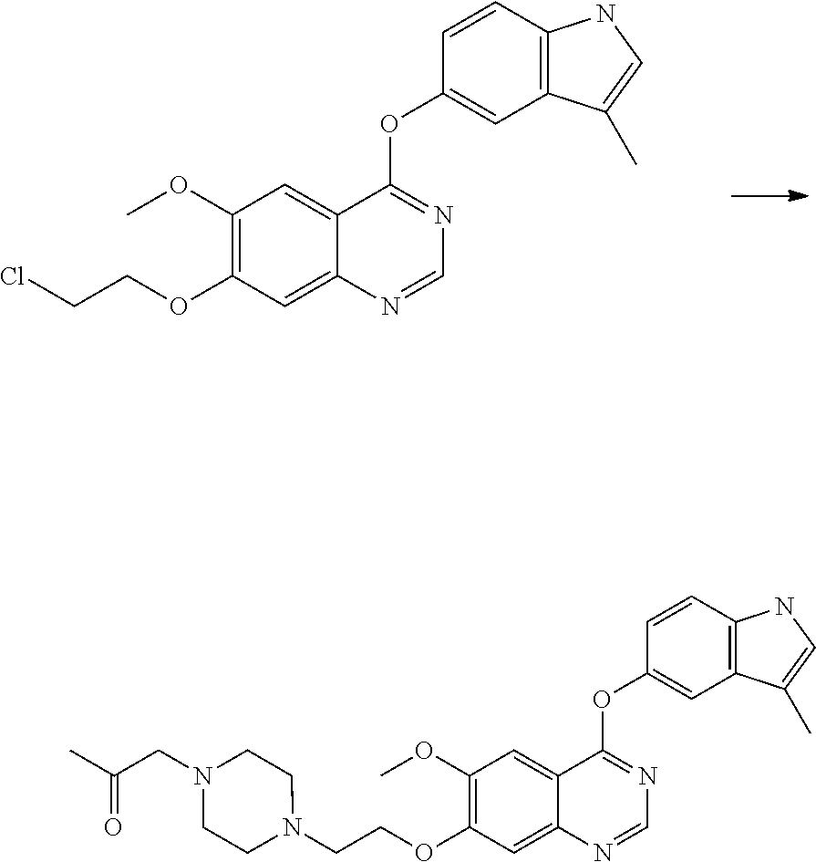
C(OC1=C(OC)C=C2C(=C1)N=CN=C2OC1=CC2=C(C=C1)NC=C2C)CCl.C(OC1=C(OC)C=C2C(=C1)N=CN=C2OC1=CC2=C(C=C1)NC=C2C)CN1CCN(CC(C)=O)CC1
